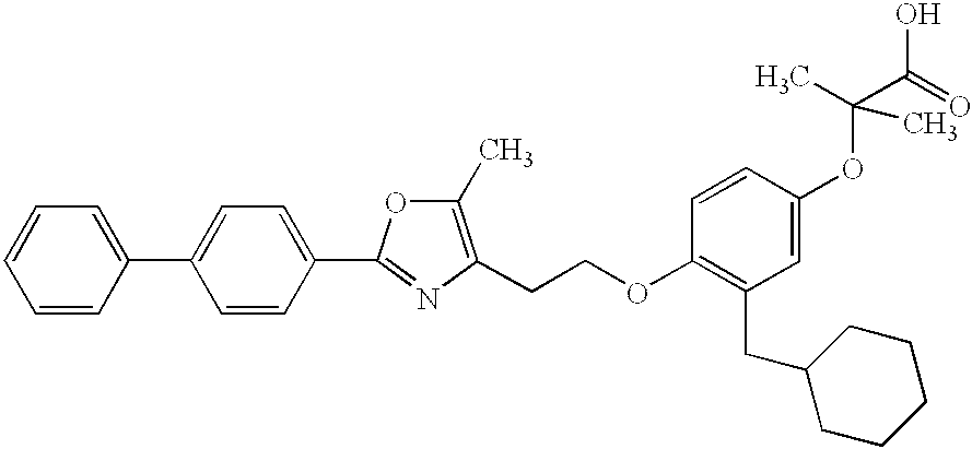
C1=CC(C2=CC=CC=C2)=CC=C1C1=NC(CCOC2=C(CC3CCCCC3)C=C(OC(C(O)=O)(C)C)C=C2)=C(C)O1
